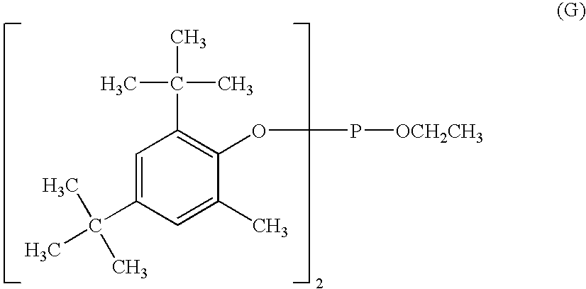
C1=C(C(C)(C)C)C=C(C)C(OP[OCH2CH3])=C1C(C)(C)C
